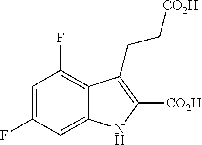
C1=C(F)C=C2C(=C1F)C(CC[CO2H])=C([CO2H])N2
